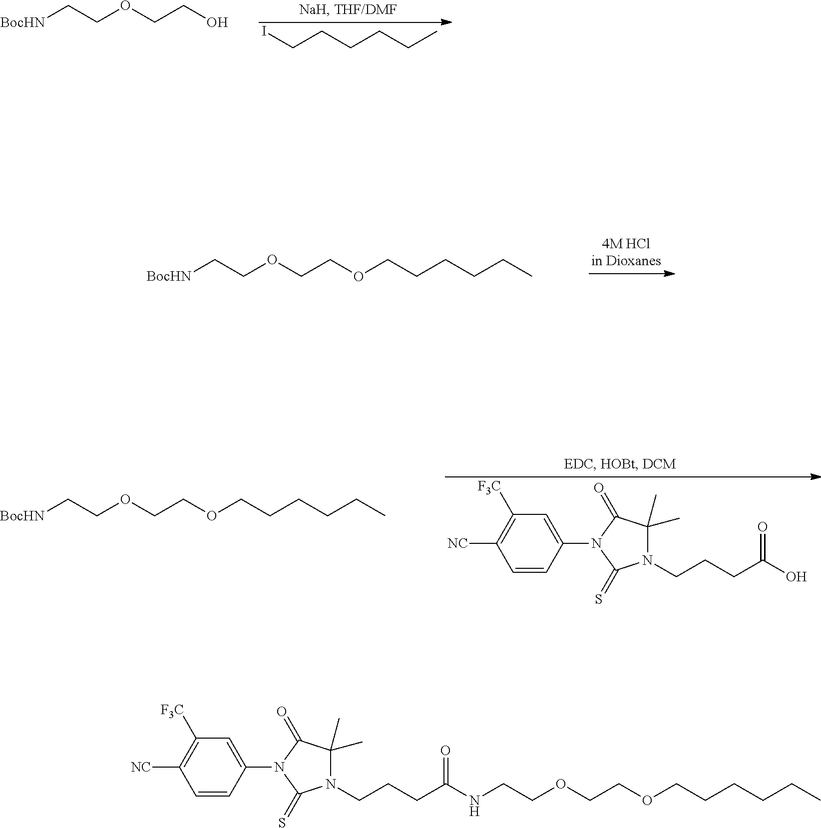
[BocHN]CCOCCO.ICCCCCC.[BocHN]CCOCCOCCCCCC.C1=CC(N2C(=O)C(C)(C)N(CCCC(O)=O)C2=S)=CC([F3C])=C1[NC].[BocHN]CCOCCOCCCCCC.C1=CC(N2C(=O)C(C)(C)N(CCCC(=O)NCCOCCOCCCCCC)C2=S)=CC([F3C])=C1[NC]
